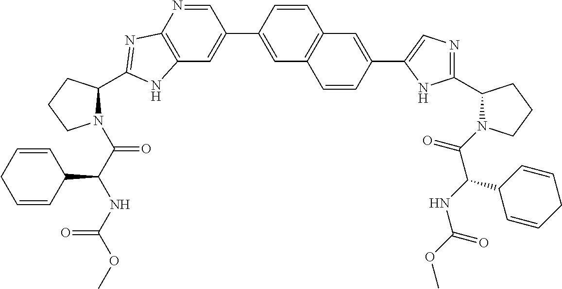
C12=C(N=CC(C3=CC4=C(C=C3)C=C(C3=CN=C(C5N(C(C(NC(=O)OC)C6C=CCC=C6)=O)CCC5)N3)C=C4)=C1)N=C(C1N(C(C(NC(OC)=O)C3C=CCC=C3)=O)CCC1)N2
